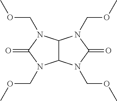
C12C(N(COC)C(=O)N1COC)N(COC)C(=O)N2COC
